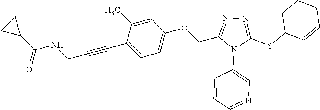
C1=C(C)C(C#CCNC(C2CC2)=O)=CC=C1OCC1=NN=C(SC2C=CCCC2)N1C1=CN=CC=C1
